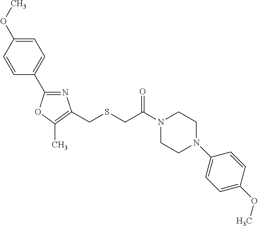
C1(OC)=CC=C(C2=NC(CSCC(=O)N3CCN(C4=CC=C(OC)C=C4)CC3)=C(C)O2)C=C1
